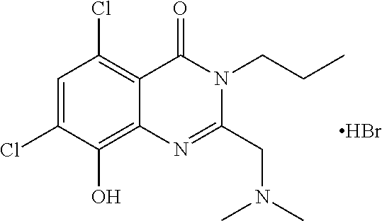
Br.C1=C(Cl)C(O)=C2C(=C1Cl)C(=O)N(CCC)C(CN(C)C)=N2
